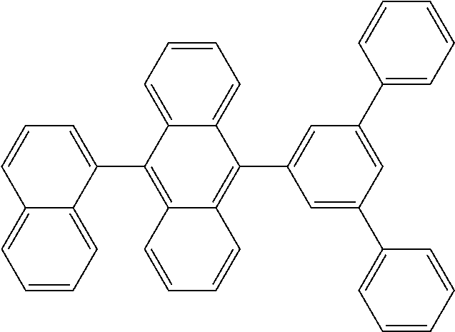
C1=CC=C(C2=C3C(=C(C4=CC(C5=CC=CC=C5)=CC(C5=CC=CC=C5)=C4)C4=CC=CC=C24)C=CC=C3)C2=CC=CC=C12
